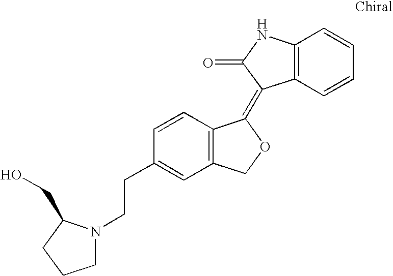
C1=CC(CCN2CCCC2CO)=CC2=C1C(=C1C3=C(NC1=O)C=CC=C3)OC2
